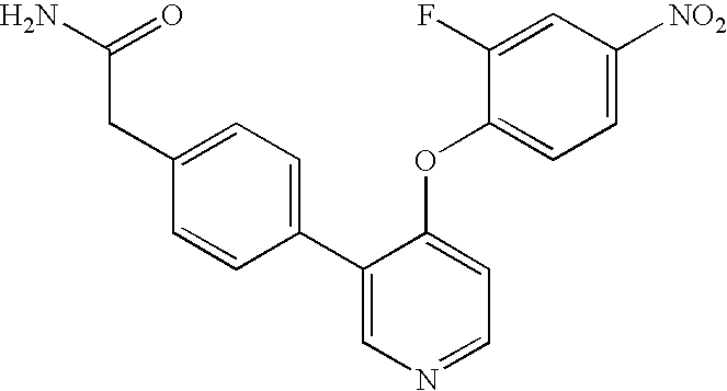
C(C(N)=O)C1=CC=C(C2=CN=CC=C2OC2=CC=C([NO2])C=C2F)C=C1
